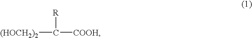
[(HOCH2)2]C([R])[COOH]
